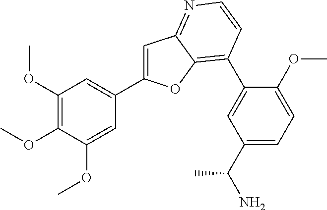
C1(C(N)C)=CC=C(OC)C(C2=C3OC(C4=CC(OC)=C(OC)C(OC)=C4)=CC3=NC=C2)=C1
